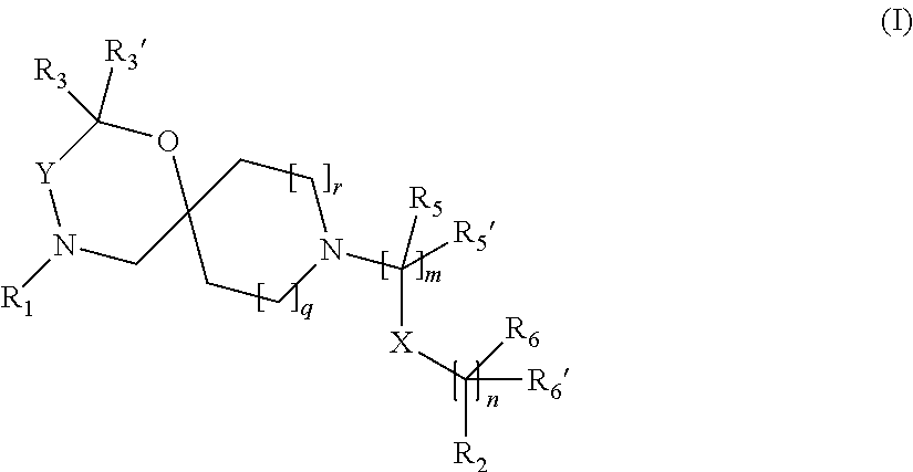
C1CN(C([X]C([R2])([R6])[R6])([R5])[R5])CCC12OC([R3])([R3])[Y]N([R1])C2
